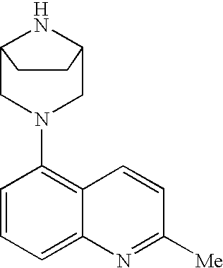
C1=CC=C2C(=C1N1CC3NC(C1)CC3)C=CC([Me])=N2
